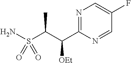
N1=C(C(C(S(N)(=O)=O)C)[OEt])N=CC(F)=C1
